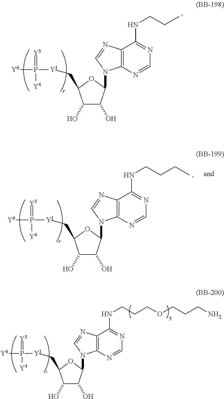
C1(O)C(O)C(N2C3=C(C(NCCC)=NC=N3)N=C2)OC1C[Y1]P(=[Y3])([Y4])[Y6].C1(O)C(O)C(N2C3=C(C(NCCCC)=NC=N3)N=C2)OC1C[Y1]P(=[Y3])([Y4])[Y6].C1(O)C(O)C(N2C3=C(C(NCCCOCCCN)=NC=N3)N=C2)OC1C[Y1]P(=[Y3])([Y4])[Y6]
